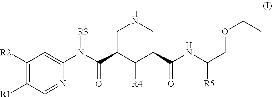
C1([R2])=C([R1])C=NC(N(C(C2C([R4])C(C(NC(COCC)[R5])=O)CNC2)=O)[R3])=C1
